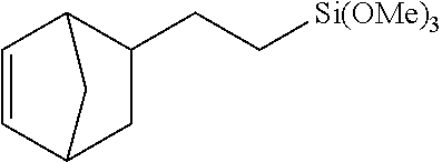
C1C(CC[Si(OMe)3])C2C=CC1C2
